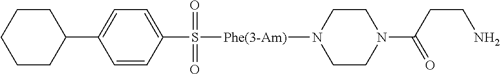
C1(C2CCCCC2)=CC=C(S(=O)(=O)[Phe(3-Am)]N2CCN(C(CCN)=O)CC2)C=C1
